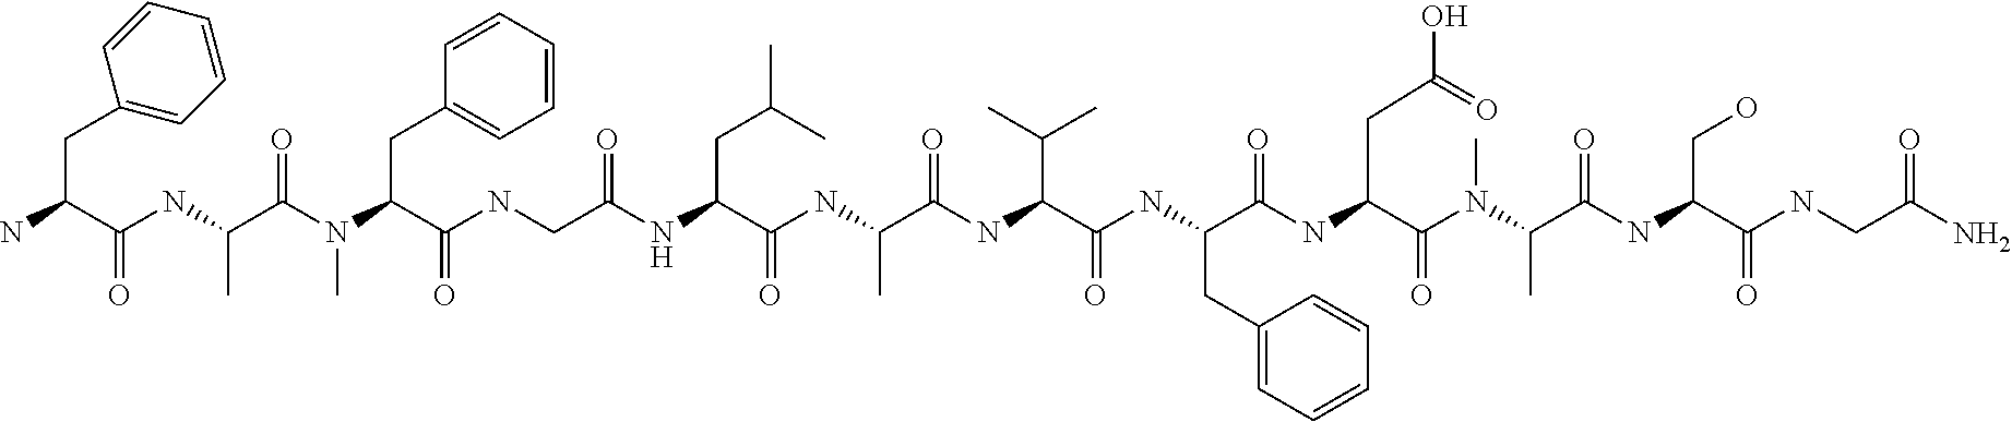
NC(C(NC(C(N(C(C(NCC(NC(C(NC(C(=O)NC(C(C)C)C(=O)NC(CC1=CC=CC=C1)C(=O)NC(C(=O)N(C)C(C)C(=O)NC(CO)C(=O)NCC(N)=O)CC(=O)O)C)=O)CC(C)C)=O)=O)CC1=CC=CC=C1)C)=O)C)=O)CC1=CC=CC=C1
